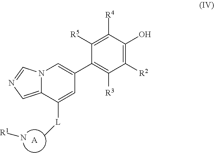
[A].C1(C2=CN3C(=CN=C3)C([L]C)=C2)=C([R3])C([R2])=C(O)C([R4])=C1[R5].[R1]N
